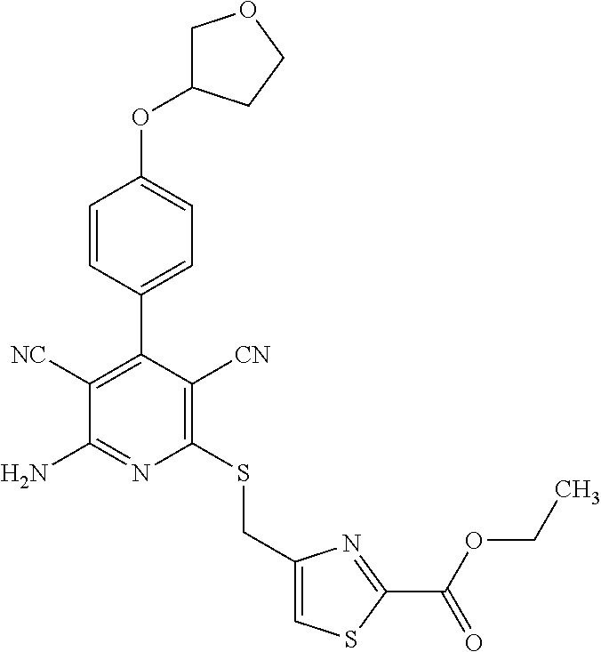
C1(SCC2=CSC(C(OCC)=O)=N2)=C([CN])C(C2=CC=C(OC3COCC3)C=C2)=C([NC])C(N)=N1
